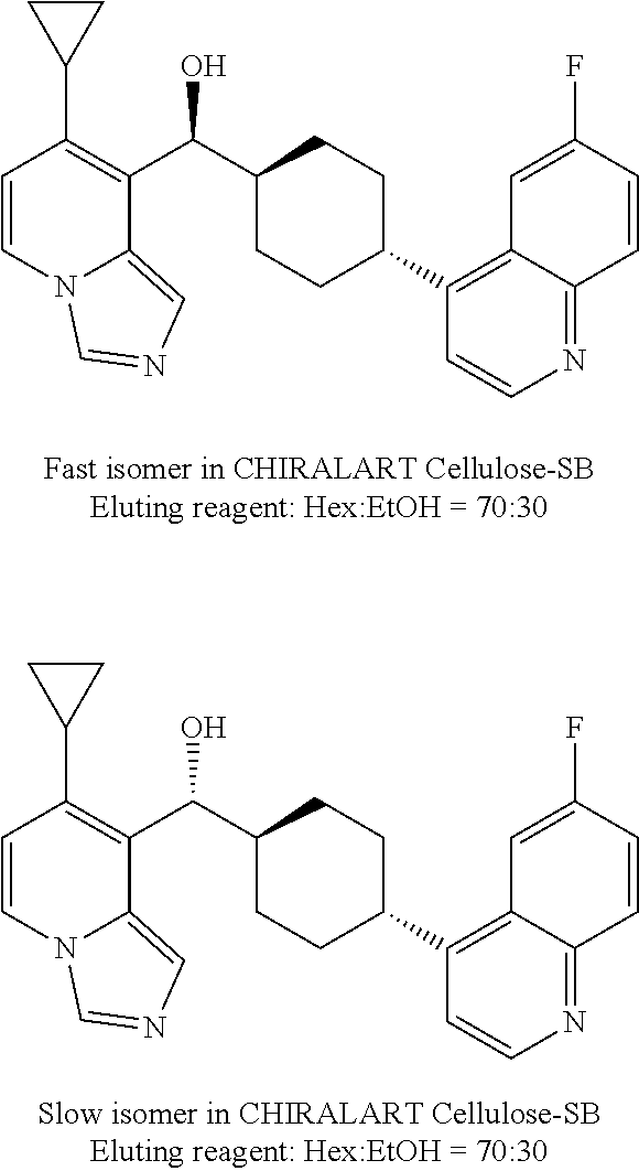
C1=CN2C(=CN=C2)C(C(C2CCC(C3=C4C(=NC=C3)C=CC(F)=C4)CC2)O)=C1C1CC1.C1=CN2C(=CN=C2)C(C(C2CCC(C3=C4C(=NC=C3)C=CC(F)=C4)CC2)O)=C1C1CC1
